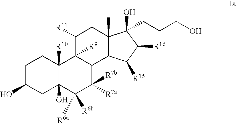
C1C(O)CC2(O)C([R10])(C1)C1([R9])C(C([R7b])([R7a])C2([R6b])[R6a])C2C(C)(CC1[R11])C(CCCO)(O)C([R16])C2[R15]
